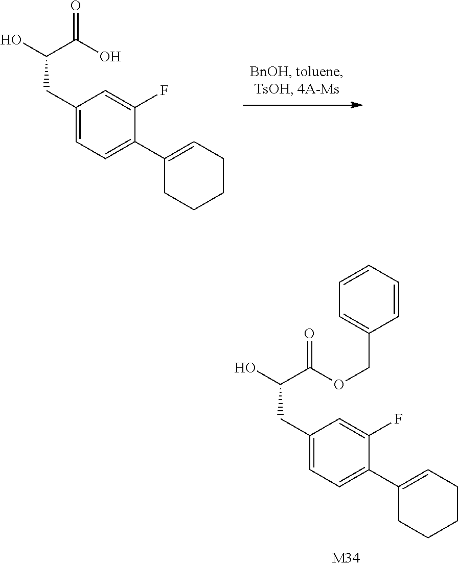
C1(CC(O)C(OCC2=CC=CC=C2)=O)=CC=C(C2=CCCCC2)C(F)=C1.[M34].C1(CC(O)C(O)=O)=CC=C(C2=CCCCC2)C(F)=C1
